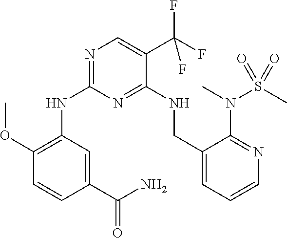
C1(OC)=C(NC2=NC=C(C(F)(F)F)C(NCC3=CC=CN=C3N(C)S(C)(=O)=O)=N2)C=C(C(=O)N)C=C1
